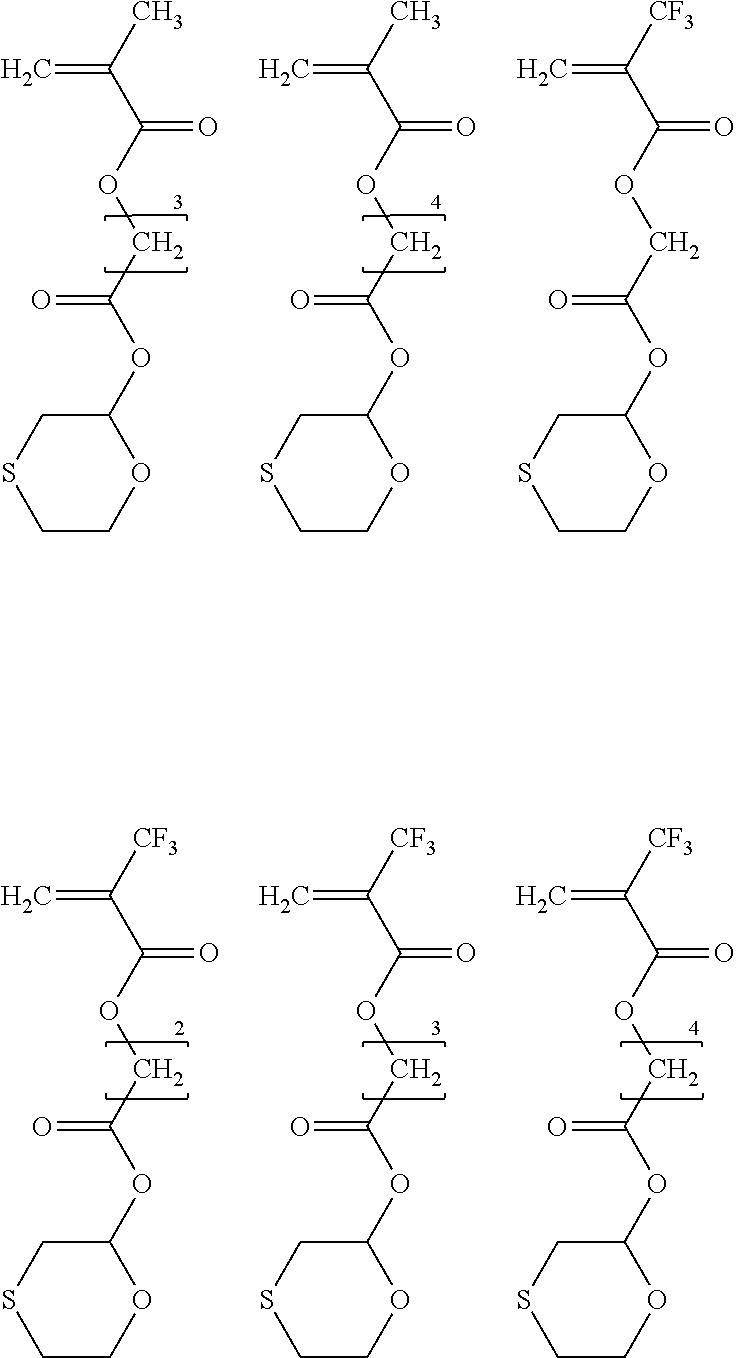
C1C(OC(=O)COC(C(=C)C)=O)OCCS1.C1C(OC(=O)COC(C(=C)C)=O)OCCS1.C1C(OC(=O)COC(C(=C)[CF3])=O)OCCS1.C1C(OC(=O)COC(C(=C)[CF3])=O)OCCS1.C1C(OC(=O)COC(C(=C)[CF3])=O)OCCS1.C1C(OC(=O)COC(C(=C)[CF3])=O)OCCS1
